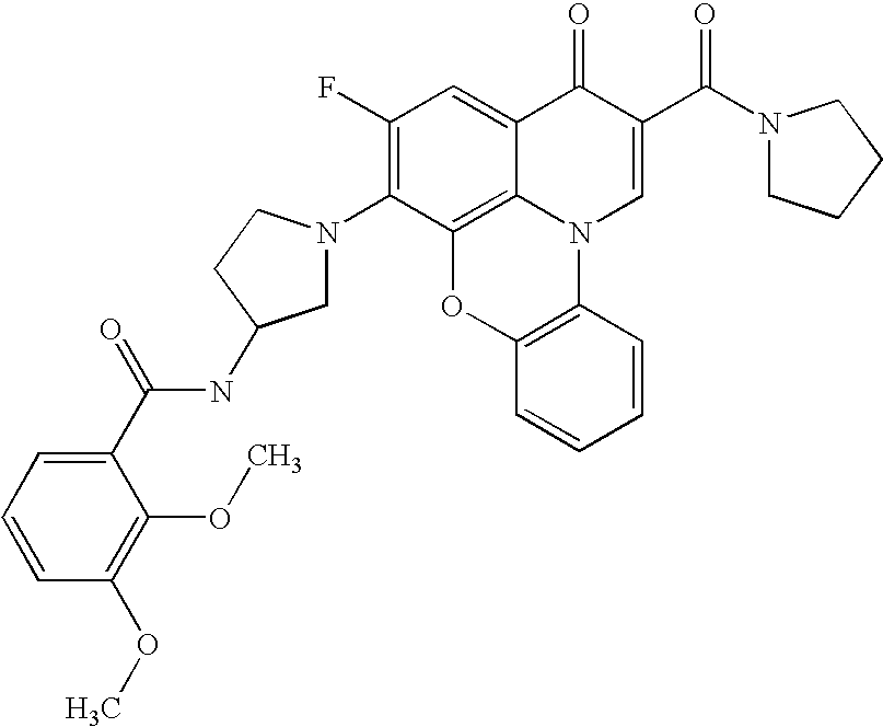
C1(F)=C(N2CC(NC(C3=CC=CC(OC)=C3OC)=O)CC2)C2=C3C(=C1)C(=O)C(C(N1CCCC1)=O)=CN3C1=C(O2)C=CC=C1
